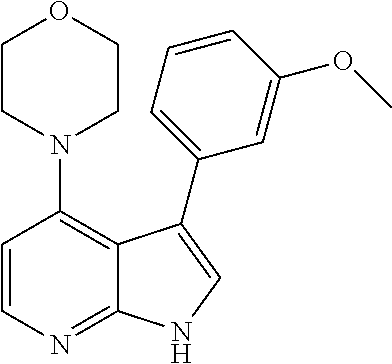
C1=CN=C2C(=C1N1CCOCC1)C(C1=CC=CC(OC)=C1)=CN2
